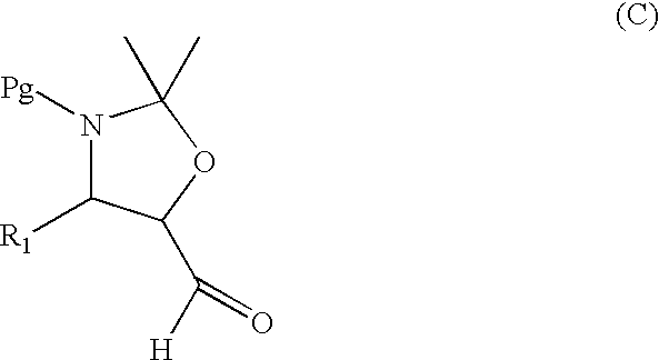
N1([Pg])C([R1])C(C(=O)[H])OC1(C)C
